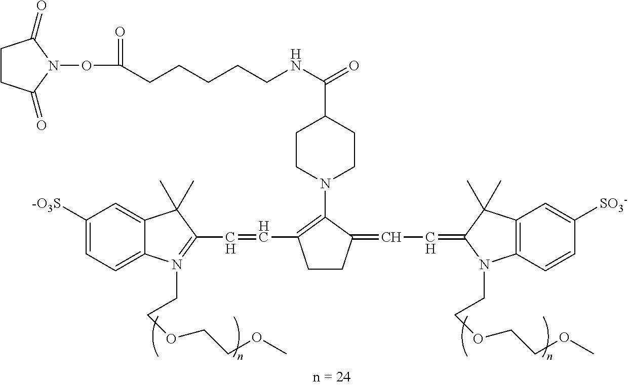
C1([-O3S])=CC=C2C(=C1)C(C)(C)C(C=CC1=C(N3CCC(C(NCCCCCC(ON4C(=O)CCC4=O)=O)=O)CC3)C(=CC=C3C(C)(C)C4=C(C=CC([SO3-])=C4)N3CCOCCOC)CC1)=N2CCOCCOC
